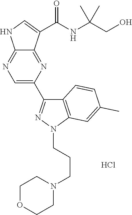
C1=C(C2=NN(CCCN3CCOCC3)C3=C2C=CC(C)=C3)N=C2C(=N1)NC=C2C(NC(CO)(C)C)=O.Cl
